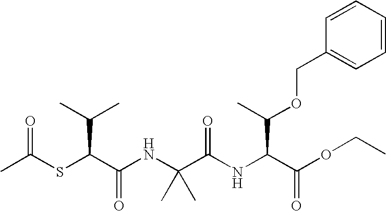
C(C(NC(C(OCC)=O)C(OCC1=CC=CC=C1)C)=O)(C)(C)NC(C(SC(C)=O)C(C)C)=O
